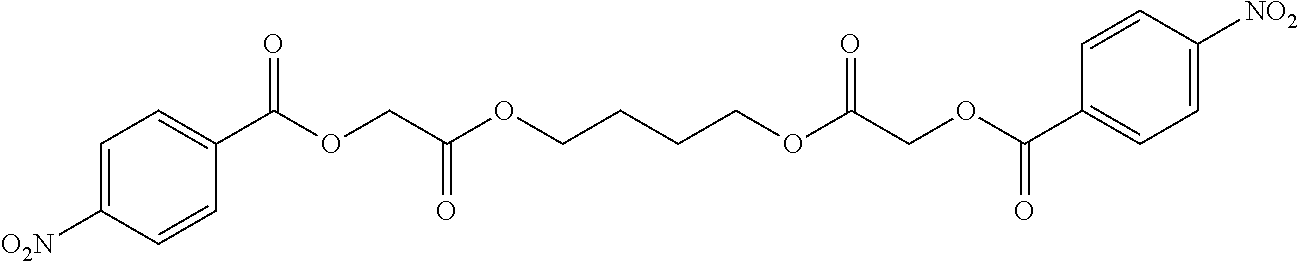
C1=C([O2N])C=CC(C(OCC(OCCCCOC(COC(C2=CC=C([NO2])C=C2)=O)=O)=O)=O)=C1
